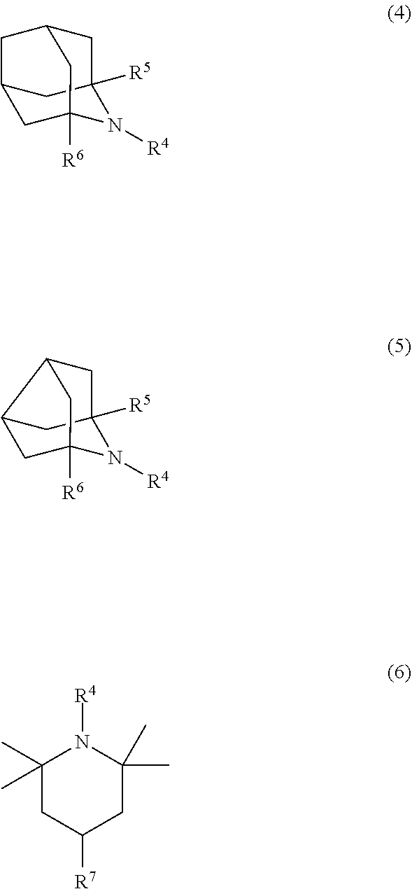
C12CC3([R6])N([R4])C([R5])(C1)CC(C3)C2.C12CC3([R6])N([R4])C([R5])(C1)CC2C3.C1(C)(C)CC([R7])CC(C)(C)N1[R4]
